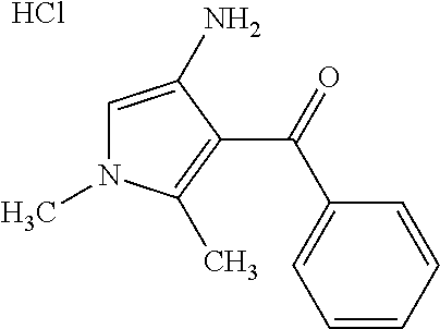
C1=C(N)C(C(C2=CC=CC=C2)=O)=C(C)N1C.Cl
